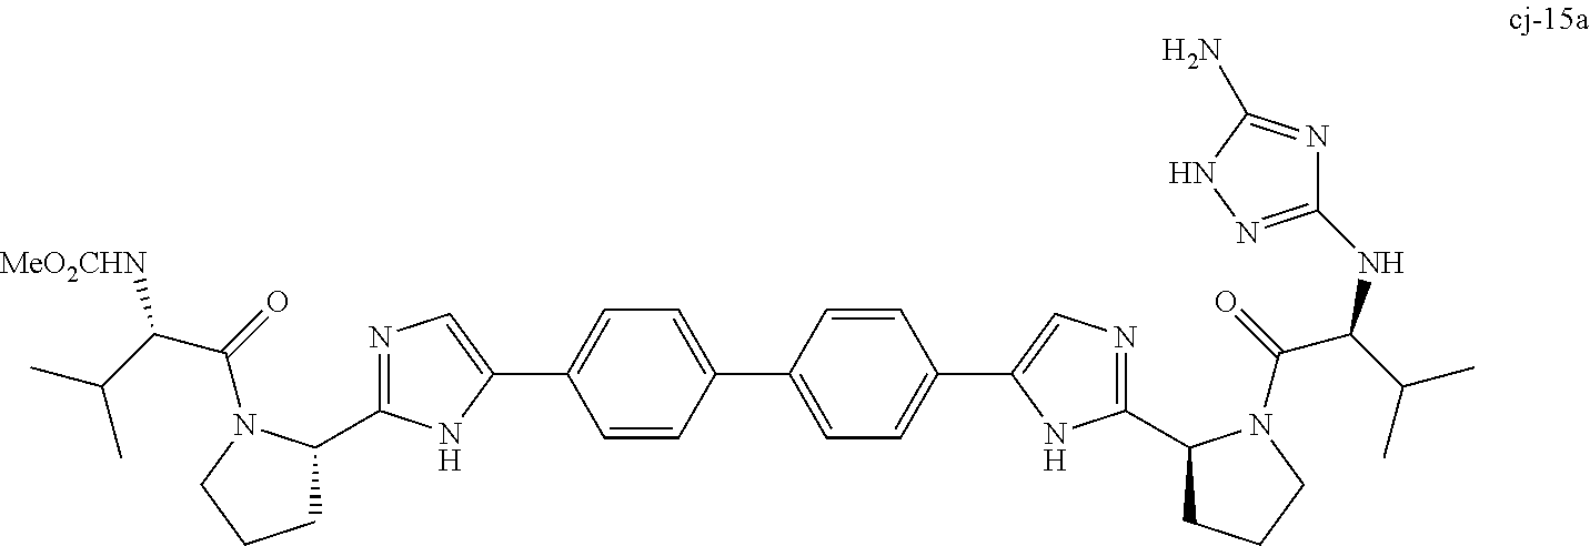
C1C(C2=NC=C(C3=CC=C(C4=CC=C(C5=CN=C(C6CCCN6C(C(NC6=NNC(N)=N6)C(C)C)=O)N5)C=C4)C=C3)N2)N(C(C([MeO2CHN])C(C)C)=O)CC1
